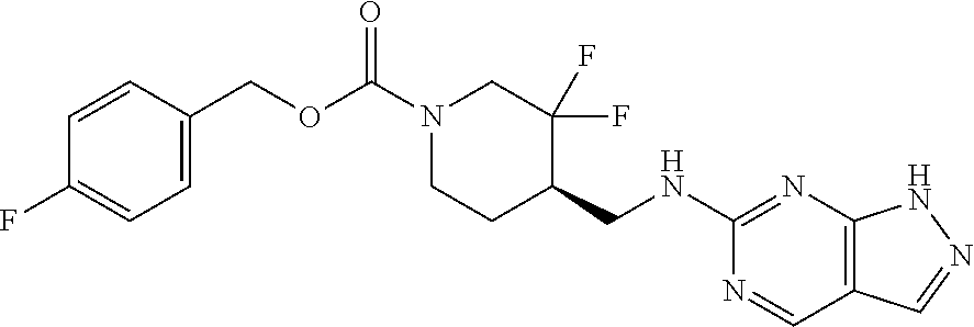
N1=CC2=C(N=C1NCC1CCN(C(=O)OCC3=CC=C(F)C=C3)CC1(F)F)NN=C2
